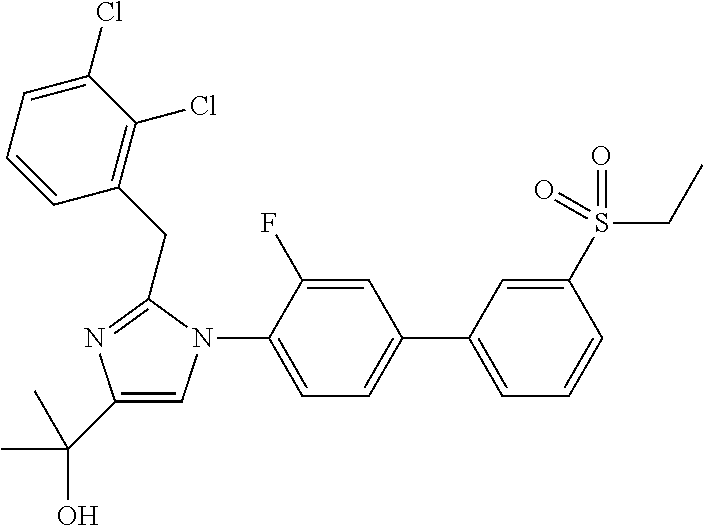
C1(C(C)(O)C)=CN(C2=CC=C(C3=CC=CC(S(CC)(=O)=O)=C3)C=C2F)C(CC2=C(Cl)C(Cl)=CC=C2)=N1
